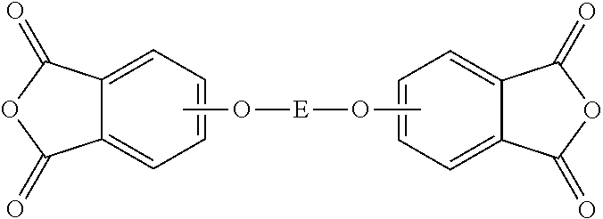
C1=C2C(=CC=C1)C(=O)OC2=O.CO[E]OC.C1=CC=C2C(=C1)C(=O)OC2=O
